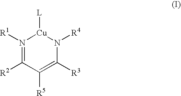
N1([R1])=C([R2])C([R5])=C([R3])N([R4])[Cu]1[L]
